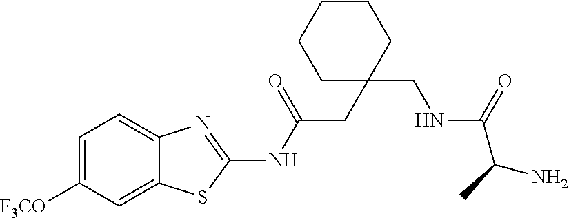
C1=C([F3CO])C=C2C(=C1)N=C(NC(CC1(CNC(C(N)C)=O)CCCCC1)=O)S2
